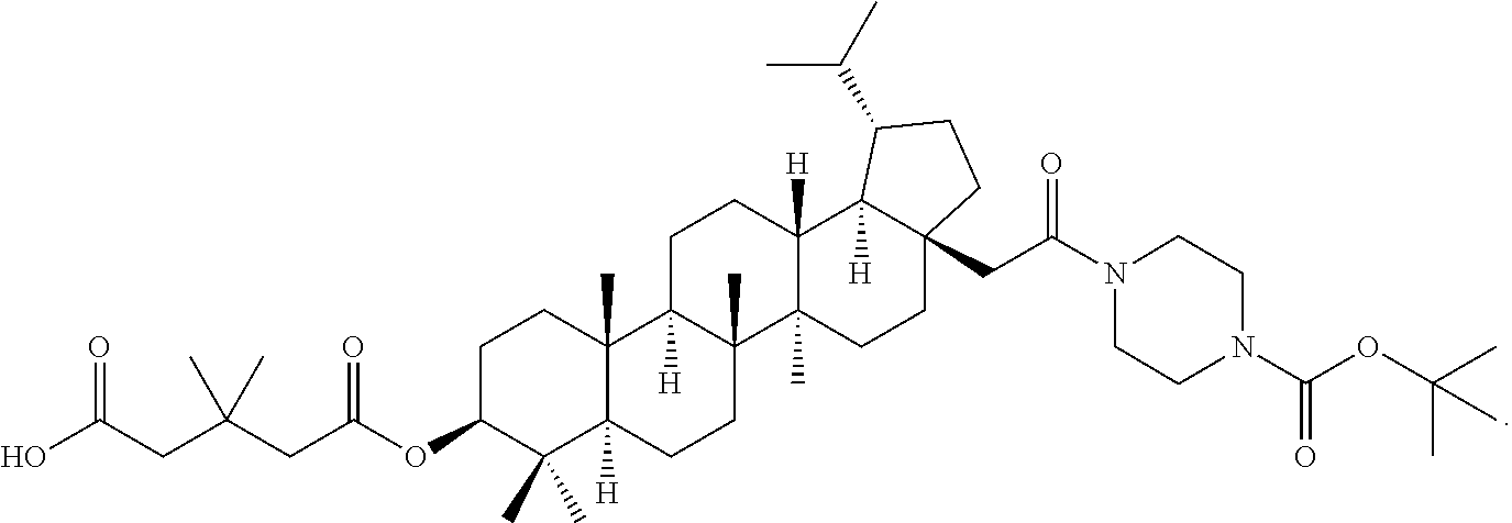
OC(CC(CC(OC1C(C)(C)C2([H])C(C)(CC1)C1([H])C(C)(CC2)C2(C)C([H])(CC1)C1([H])C(CC(N3CCN(C(OC(C)(C)C)=O)CC3)=O)(CC2)CCC1C(C)C)=O)(C)C)=O
